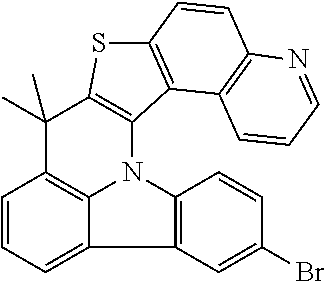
C1=CC=C2C3=C1C(C)(C)C1=C(N3C3=C2C=C(Br)C=C3)C2=C(S1)C=CC1=C2C=CC=N1
